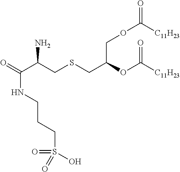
O=C(C(CSCC(OC([C11H23])=O)COC([C11H23])=O)N)NCCCS(=O)(=O)O
